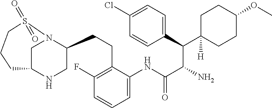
C1(F)=C(CCC2CNC3CN2S(=O)(=O)CCC3)C(NC(C(N)C(C2([H])CCC(OC)CC2)C2=CC=C(Cl)C=C2)=O)=CC=C1
